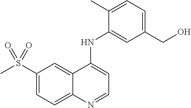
S(C1=CC=C2C(=C1)C(NC1=CC(CO)=CC=C1C)=CC=N2)(C)(=O)=O
